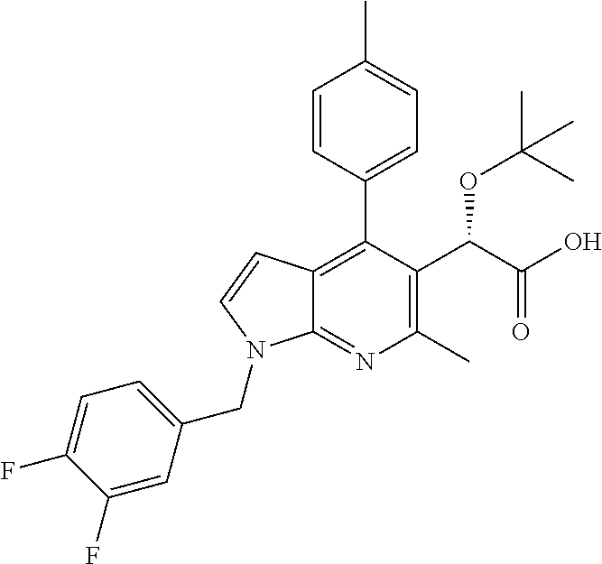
C12=C(C3=CC=C(C)C=C3)C(C(C(O)=O)OC(C)(C)C)=C(C)N=C1N(CC1=CC=C(F)C(F)=C1)C=C2
